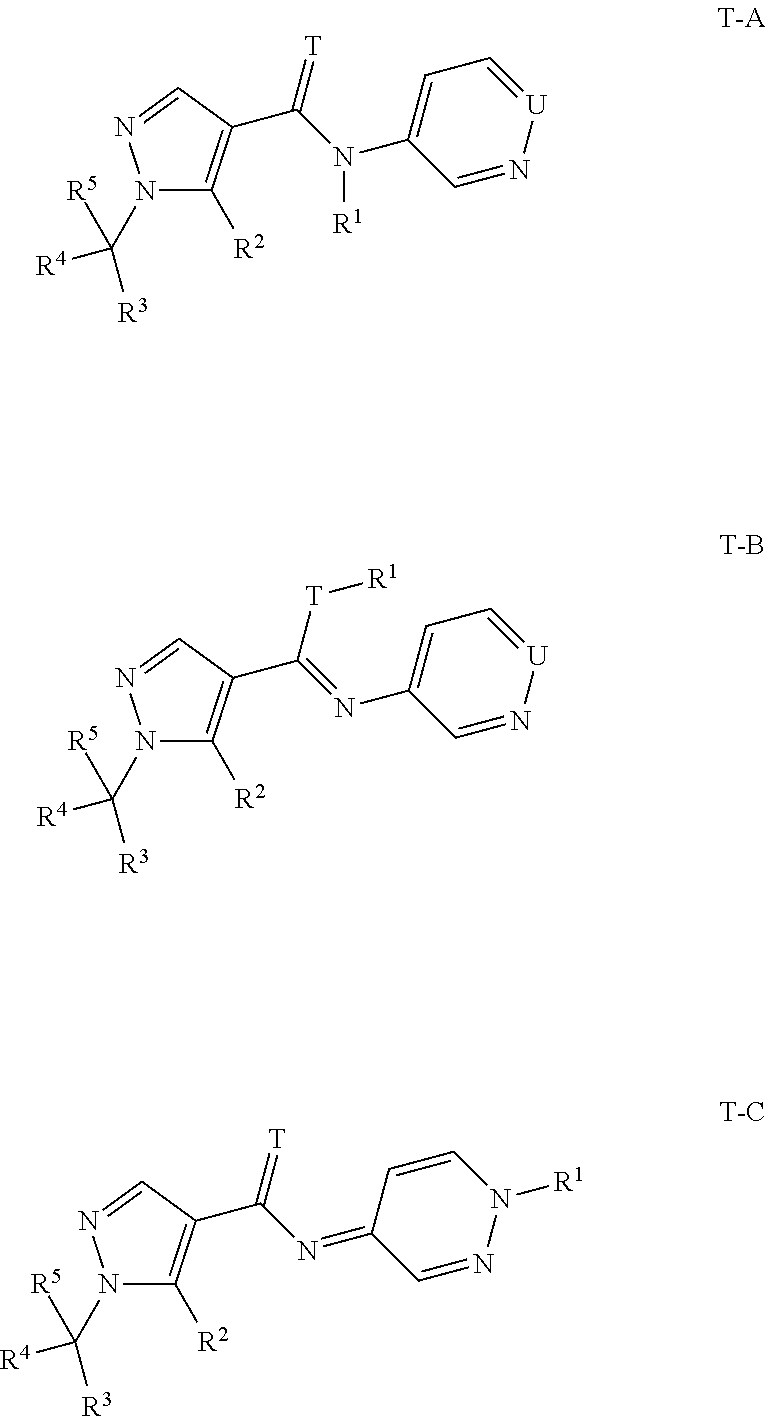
N1(C([R5])([R3])[R4])C([R2])=C(C(N(C2=CC=[U]N=C2)[R1])=[T])C=N1.N1(C([R5])([R3])[R4])C([R2])=C(C(=NC2=CC=[U]N=C2)[T][R1])C=N1.N1(C([R5])([R3])[R4])C([R2])=C(C(N=C2C=NN([R1])C=C2)=[T])C=N1
